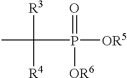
P(C([R3])([R4])C)([OR5])(=O)[OR6]
